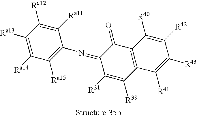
C12=C(C(=O)C(=NC3=C([Ra15])C([Ra14])=C([Ra13])C([Ra12])=C3[Ra11])C([R31])=C1[R39])C([R40])=C([R42])C([R43])=C2[R41]
